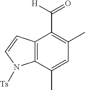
C12=C(C(C)=CC(C)=C1C(=O)[H])N([Ts])C=C2
